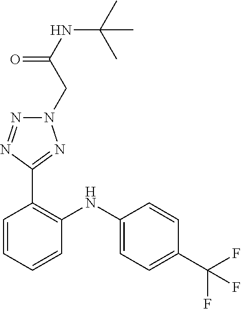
C1=CC(C(F)(F)F)=CC=C1NC1=C(C2=NN(CC(NC(C)(C)C)=O)N=N2)C=CC=C1
